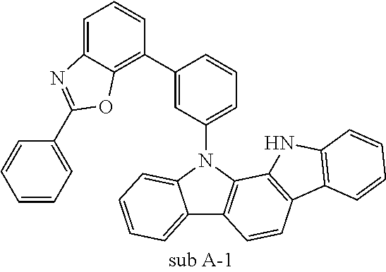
C12=CC=CC=C1N(C1=CC=CC(C3=C4C(=CC=C3)N=C(C3=CC=CC=C3)O4)=C1)C1=C2C=CC2=C1NC1=C2C=CC=C1
